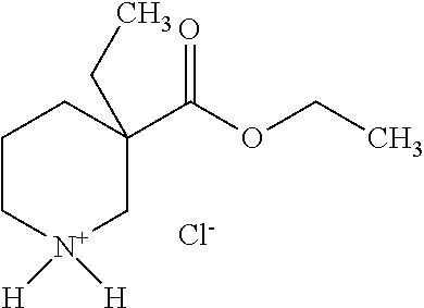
C1C[N+]([H])([H])CC(C(=O)OCC)(CC)C1.[Cl-]
